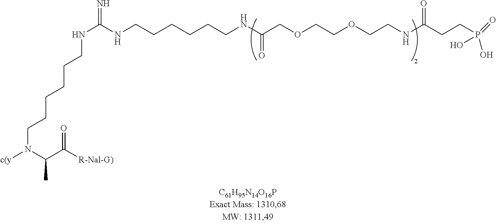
P(=O)(O)(O)CCC(NCCOCCOCC(NCCCCCCNC(NCCCCCCN([c(y])C(C([R-Nal-G)])=O)C)=N)=O)=O
